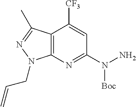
C12=C(N=C(N(N)[Boc])C=C1[CF3])N(CC=C)N=C2C
